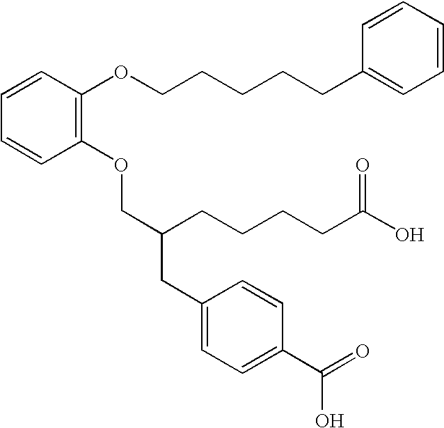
C1(OCC(CCCCC(O)=O)CC2=CC=C(C(=O)O)C=C2)=C(OCCCCCC2=CC=CC=C2)C=CC=C1
